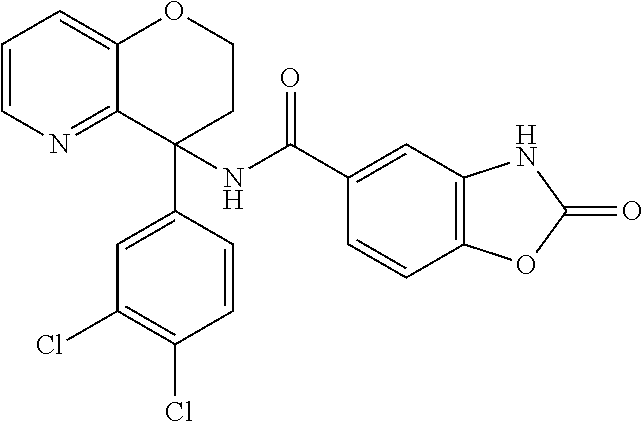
C1=CN=C2C(=C1)OCCC2(C1=CC(Cl)=C(Cl)C=C1)NC(C1=CC2=C(C=C1)OC(=O)N2)=O
